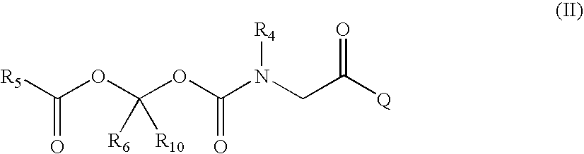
[R5]C(OC(OC(N([R4])CC(=O)[Q])=O)([R6])[R10])=O
